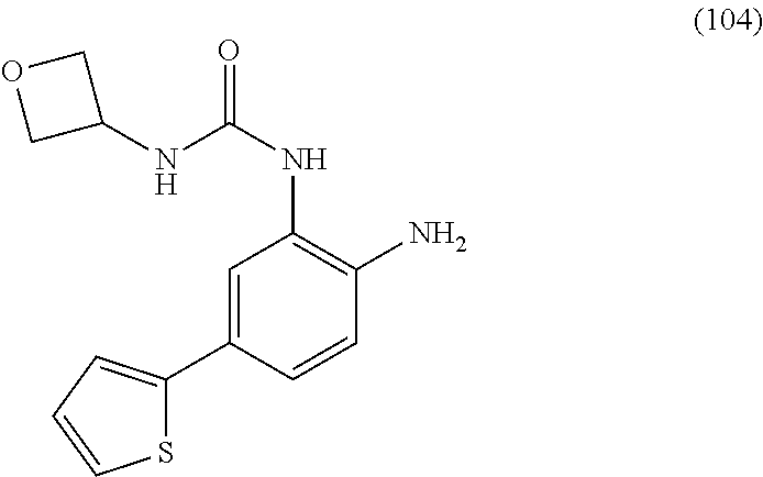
O=C(NC1=C(N)C=CC(C2=CC=CS2)=C1)NC1COC1
